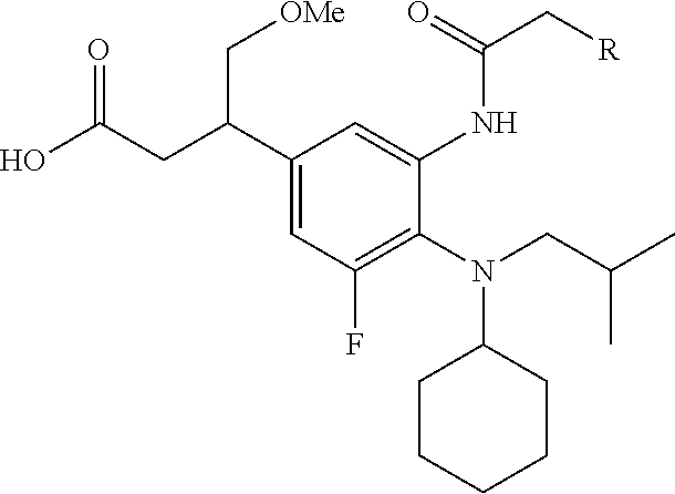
OC(CC(C1=CC(F)=C(N(CC(C)C)C2CCCCC2)C(NC(C[R])=O)=C1)C[OMe])=O
